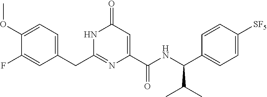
C(C1=CC=C(OC)C(F)=C1)C1=NC(C(NC(C2=CC=C([SF5])C=C2)C(C)C)=O)=CC(=O)N1
